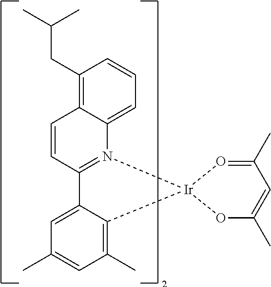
C1(C)=C2C(=CC(C)=C1)C1=N(C3=CC=CC(CC(C)C)=C3C=C1)[Ir]21O=C(C)C=C(C)O1
